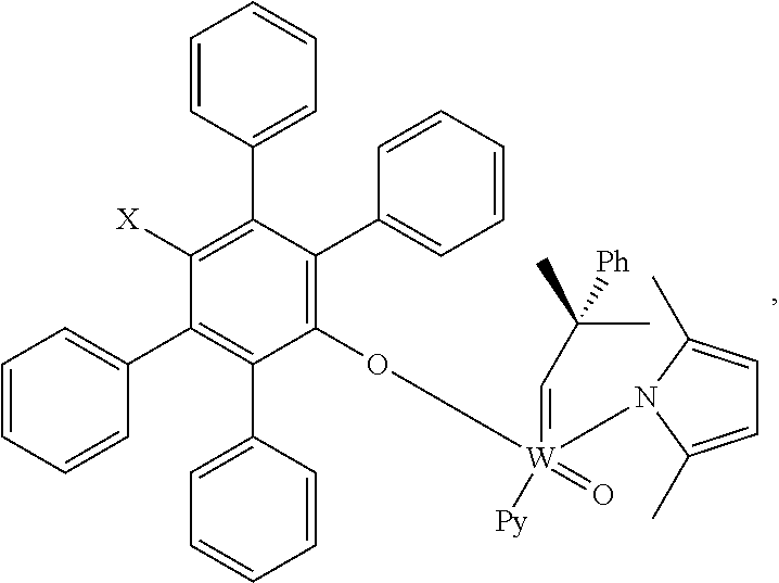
C1(C2=CC=CC=C2)=C(C2=CC=CC=C2)C(O[W](=CC(C)(C)[Ph])(=O)([Py])N2C(C)=CC=C2C)=C(C2=CC=CC=C2)C(C2=CC=CC=C2)=C1[X]
